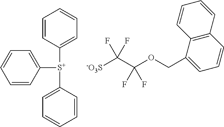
C1([S+](C2=CC=CC=C2)C2=CC=CC=C2)=CC=CC=C1.[-O3S]C(C(OCC1=CC=CC2=C1C=CC=C2)(F)F)(F)F
